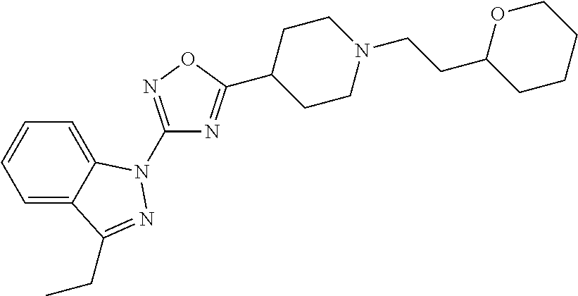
C1=C2C(=CC=C1)C(CC)=NN2C1=NOC(C2CCN(CCC3CCCCO3)CC2)=N1
